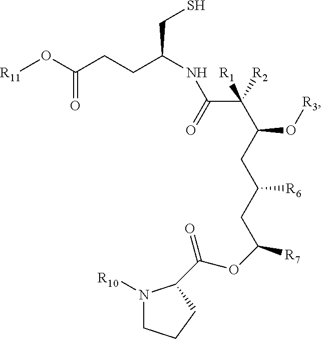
O(C(CC(CC(C(C(=O)NC(CCC(O[R11])=O)CS)([R2])[R1])O[R3])[R6])[R7])C(C1N([R10])CCC1)=O
